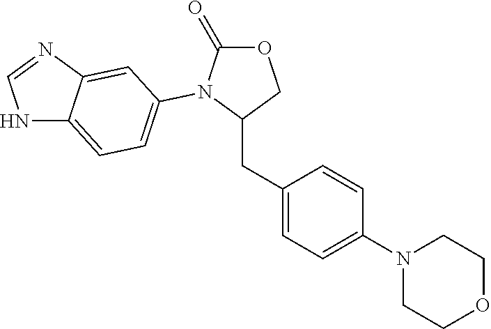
N1C2=CC=C(N3C(=O)OCC3CC3=CC=C(N4CCOCC4)C=C3)C=C2N=C1
